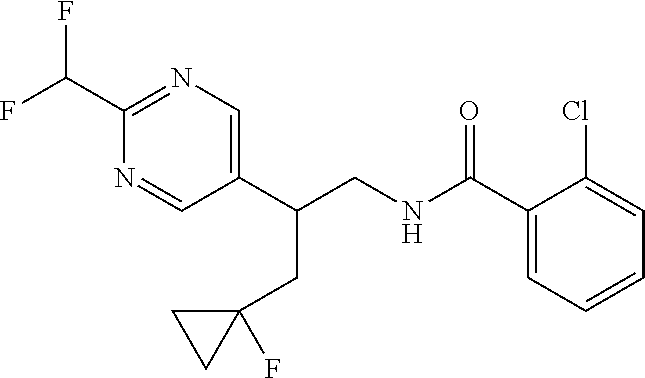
C1(C(CNC(C2=CC=CC=C2Cl)=O)CC2(F)CC2)=CN=C(C(F)F)N=C1
